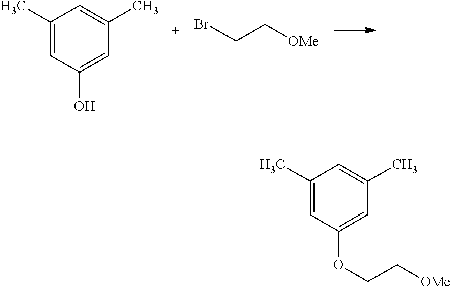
C1(C)=CC(O)=CC(C)=C1.BrCC[OMe].C1(C)=CC(OCC[OMe])=CC(C)=C1
